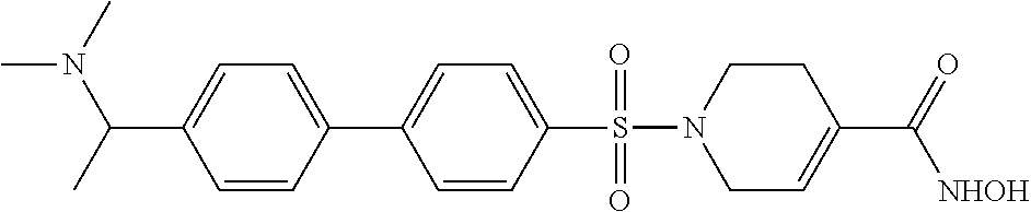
C1C=C(C([NHOH])=O)CCN1S(=O)(=O)C1=CC=C(C2=CC=C(C(N(C)C)C)C=C2)C=C1
